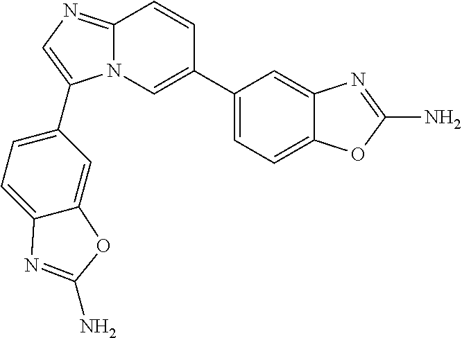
N12C(=NC=C1C1=CC=C3C(=C1)OC(N)=N3)C=CC(C1=CC=C3C(=C1)N=C(N)O3)=C2
